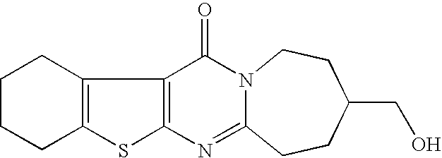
C12=C(SC3=C1C(=O)N1C(=N3)CCC(CO)CC1)CCCC2
